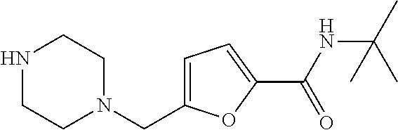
N1CCN(CC2=CC=C(C(=O)NC(C)(C)C)O2)CC1
